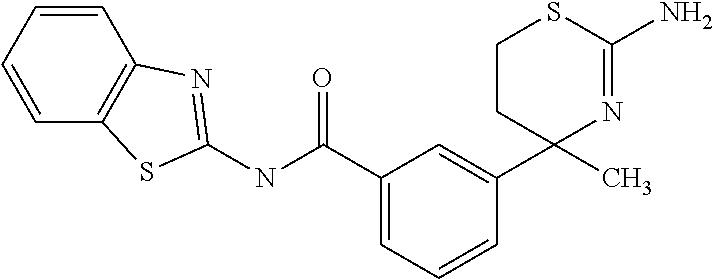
C1=C(C(NC2=NC3=C(C=CC=C3)S2)=O)C=C(C2(C)N=C(N)SCC2)C=C1
